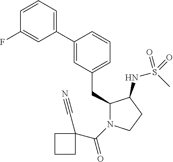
C1(C2=CC=CC(F)=C2)=CC(CC2N(C(=O)C3(C#N)CCC3)CCC2NS(C)(=O)=O)=CC=C1
